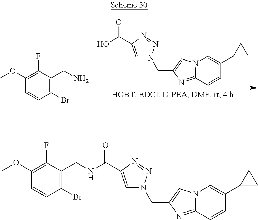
C1(Br)=C(CN)C(F)=C(OC)C=C1.C1=C(C(O)=O)N=NN1CC1=CN2C(=N1)C=CC(C1CC1)=C2.C1=C(C(NCC2=C(Br)C=CC(OC)=C2F)=O)N=NN1CC1=CN2C(=N1)C=CC(C1CC1)=C2
